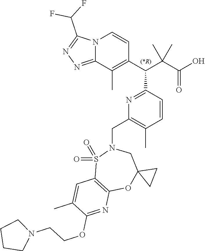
C1(C(C(C(O)=O)(C)C)C2=NC(CN3CC4(OC5=C(S3(=O)=O)C=C(C)C(OCCN3CCCC3)=N5)CC4)=C(C)C=C2)=C(C)C2=NN=C(C(F)F)N2C=C1
